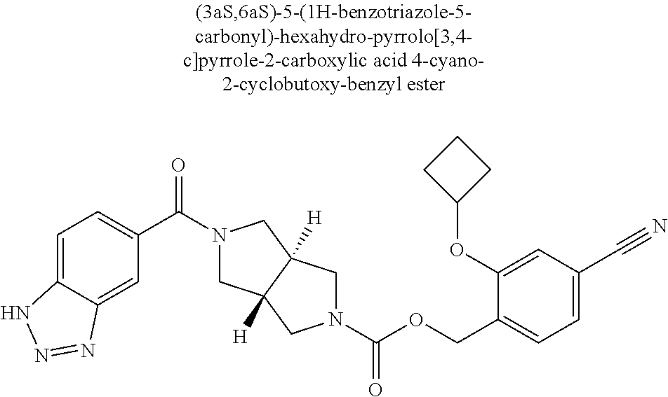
C1(C(=O)N2CC3([H])C([H])(C2)CN(C(=O)OCC2=CC=C(C#N)C=C2OC2CCC2)C3)=CC=C2C(=C1)N=NN2
